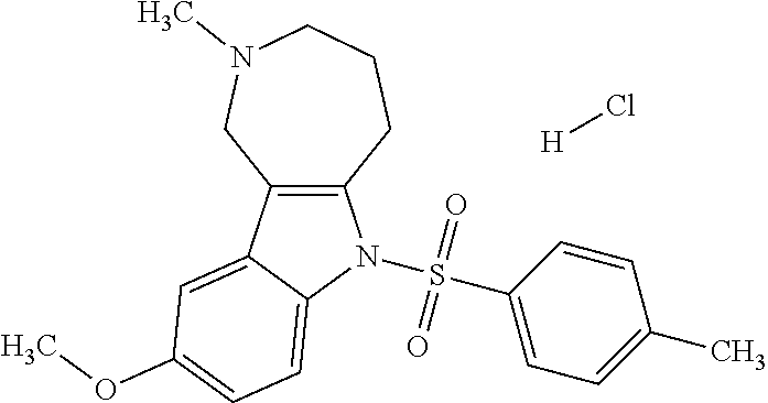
[H]Cl.S(C1=CC=C(C)C=C1)(=O)(=O)N1C2=C(C3=CC(OC)=CC=C31)CN(C)CCC2
